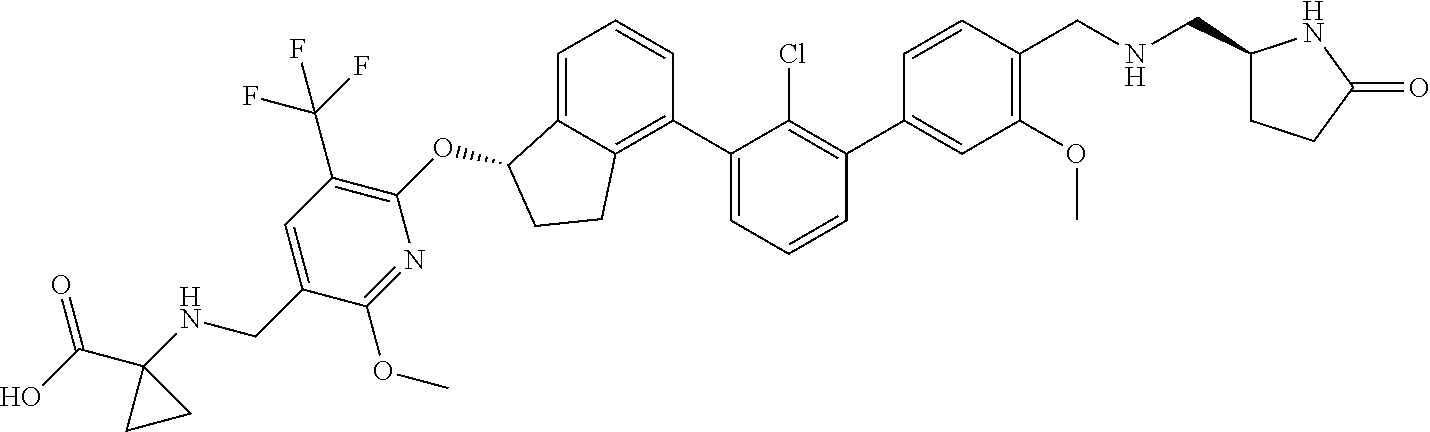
O(C1C2=CC=CC(C3=CC=CC(C4=CC(OC)=C(CNCC5CCC(=O)N5)C=C4)=C3Cl)=C2CC1)C1=C(C(F)(F)F)C=C(CNC2(C(O)=O)CC2)C(OC)=N1
